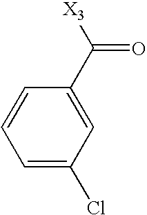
C1=C(Cl)C=C(C([X3])=O)C=C1
